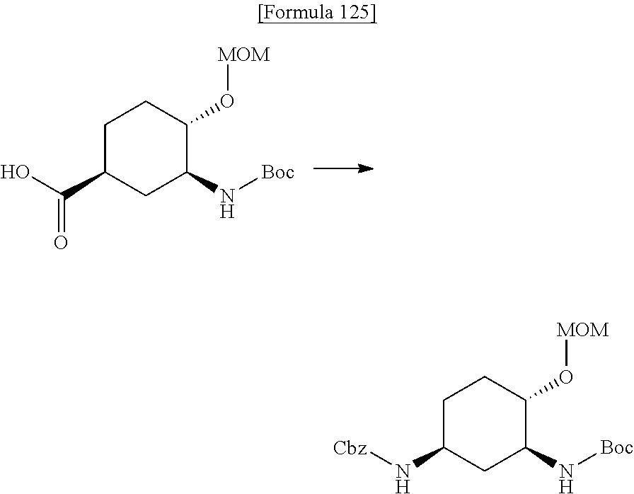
C1C(C(O)=O)CC(N[Boc])C(O[MOM])C1.C1C(N[Cbz])CC(N[Boc])C(O[MOM])C1
